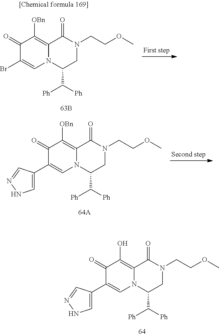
C1(=O)C(Br)=CN2C(=C1[OBn])C(=O)N(CCOC)CC2C([Ph])[Ph].C1(=O)C(C2=CNN=C2)=CN2C(=C1[OBn])C(=O)N(CCOC)CC2C([Ph])[Ph].C1(=O)C(C2=CNN=C2)=CN2C(=C1O)C(=O)N(CCOC)CC2C([Ph])[Ph]
